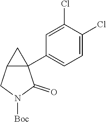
C1=C(Cl)C(Cl)=CC=C1C12C(CN([Boc])C1=O)C2
